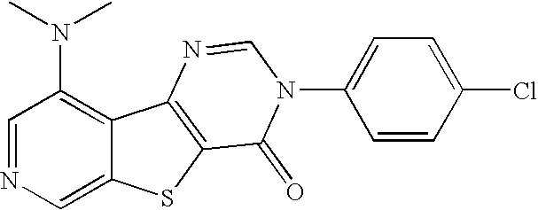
C1(N(C)C)=C2C(=CN=C1)SC1=C2N=CN(C2=CC=C(Cl)C=C2)C1=O
